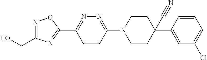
N1=C(CO)N=C(C2=NN=C(N3CCC(C#N)(C4=CC(Cl)=CC=C4)CC3)C=C2)O1
